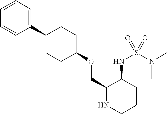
C1(COC2CCC(C3=CC=CC=C3)CC2)NCCCC1NS(N(C)C)(=O)=O
